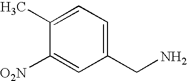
C1(C)=CC=C(CN)C=C1[O2N]
